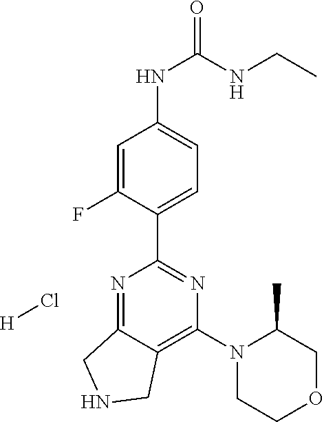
C1=C(F)C(C2=NC(N3CCOCC3C)=C3C(=N2)CNC3)=CC=C1NC(NCC)=O.[H]Cl
